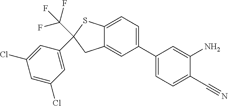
C(C1(C2=CC(Cl)=CC(Cl)=C2)CC2=CC(C3=CC=C(C#N)C(N)=C3)=CC=C2S1)(F)(F)F
